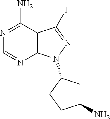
C1(N)=NC=NC2=C1C(I)=NN2C1CC(N)CC1
